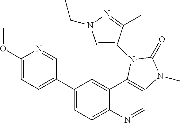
C1(C2=CC=C(OC)N=C2)=CC=C2C(=C1)C1=C(C=N2)N(C)C(=O)N1C1=CN(CC)N=C1C
